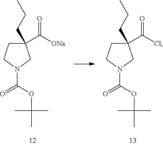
C1(CCC)(C([ONa])=O)CCN(C(OC(C)(C)C)=O)C1.C1(CCC)(C(Cl)=O)CCN(C(OC(C)(C)C)=O)C1
